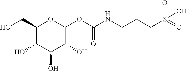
C1(CO)C(O)C(O)C(O)C(OC(NCCCS(=O)(=O)O)=O)O1
